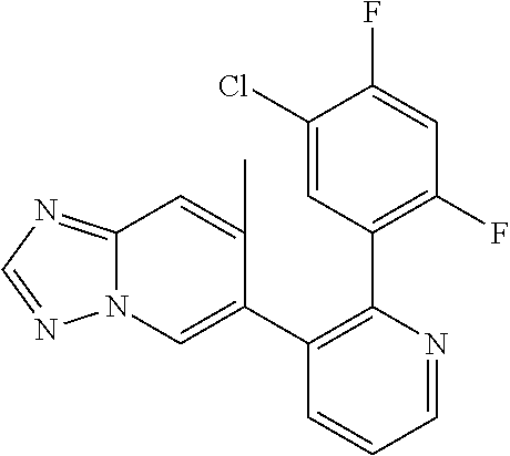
C1(Cl)=CC(C2=C(C3=CN4C(=NC=N4)C=C3C)C=CC=N2)=C(F)C=C1F
